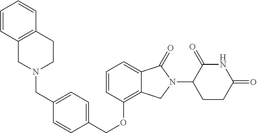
C1(OCC2=CC=C(CN3CCC4=C(C3)C=CC=C4)C=C2)=C2C(=CC=C1)C(=O)N(C1CCC(=O)NC1=O)C2
